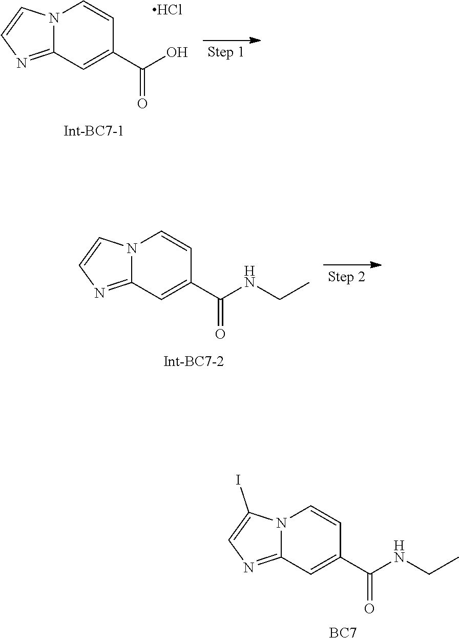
N12C(=NC=C1I)C=C(C(NCC)=O)C=C2.[BC7].N12C(=NC=C1)C=C(C(O)=O)C=C2.Cl.N12C(=NC=C1)C=C(C(NCC)=O)C=C2
